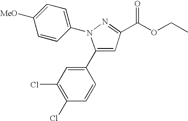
C1(Cl)=C(Cl)C=CC(C2=CC(C(OCC)=O)=NN2C2=CC=C([MeO])C=C2)=C1
